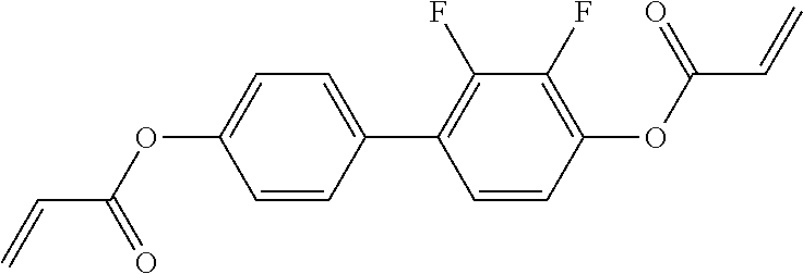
C(C=C)(=O)OC1=C(F)C(F)=C(C2=CC=C(OC(C=C)=O)C=C2)C=C1
